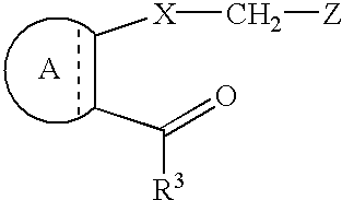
[A].C(CC(=O)[R3])[X]C[Z]
